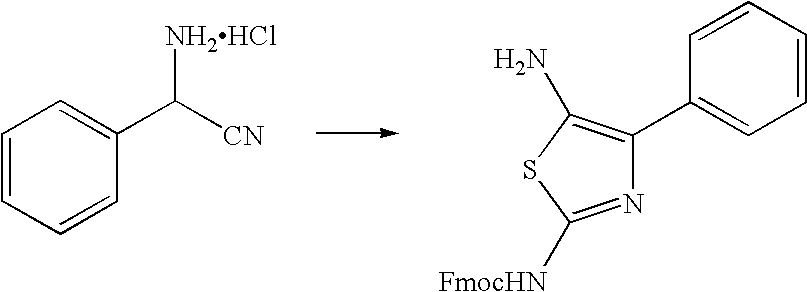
C1=CC=CC(C([CN])[NH2HCl])=C1.N1=C([FmocHN])SC(N)=C1C1=CC=CC=C1
